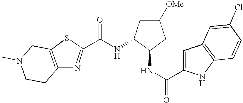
C(NC1CC([OMe])CC1NC(C1=CC2=C(N1)C=CC(Cl)=C2)=O)(=O)C1=NC2=C(CN(C)CC2)S1
